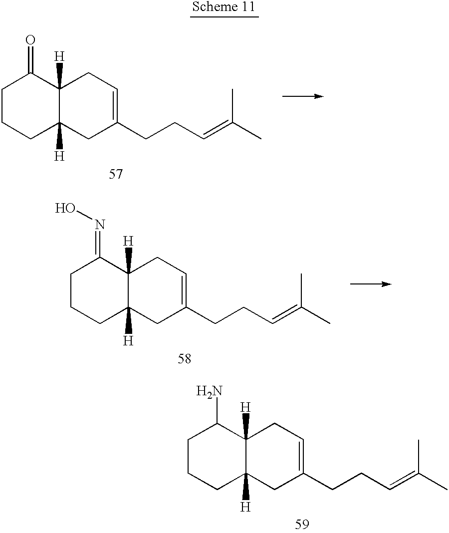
C1CCC2([H])C([H])(C1=NO)CC=C(CCC=C(C)C)C2.C1CCC2([H])C([H])(C1N)CC=C(CCC=C(C)C)C2.C1CCC2([H])C([H])(C1=O)CC=C(CCC=C(C)C)C2
